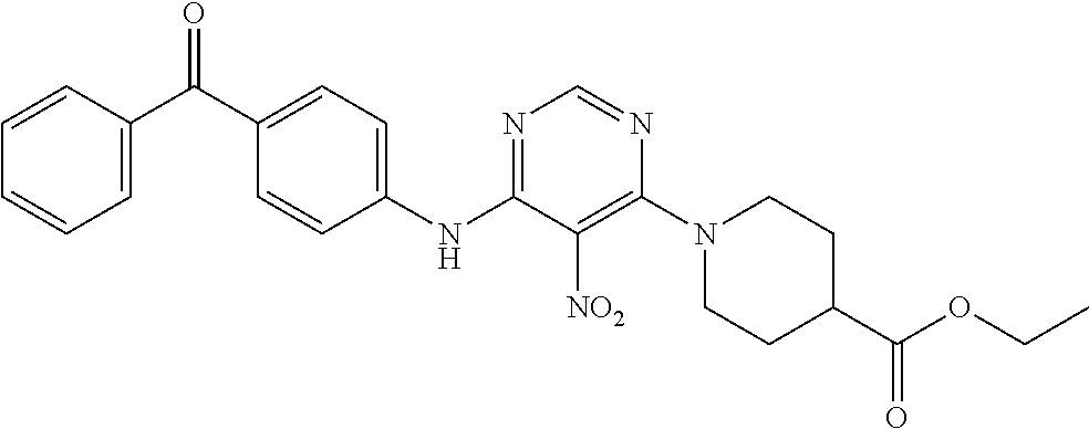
N1=C(NC2=CC=C(C(C3=CC=CC=C3)=O)C=C2)C([NO2])=C(N2CCC(C(OCC)=O)CC2)N=C1
